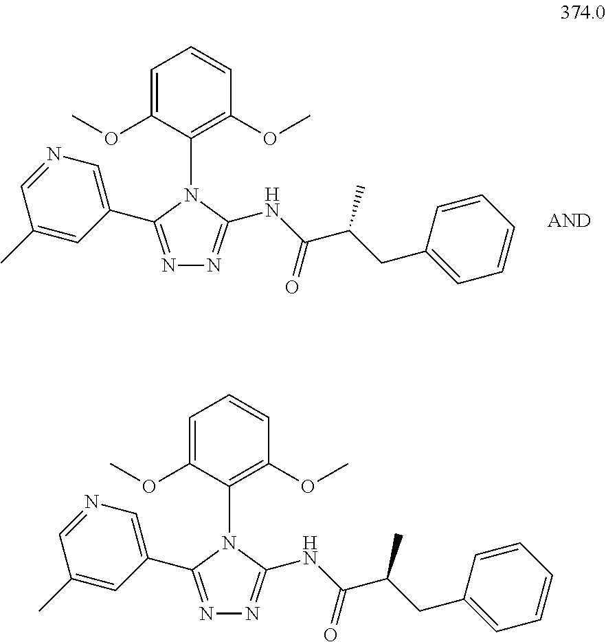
N1=C(C2=CN=CC(C)=C2)N(C2=C(OC)C=CC=C2OC)C(NC(C(CC2=CC=CC=C2)C)=O)=N1.N1=C(C2=CN=CC(C)=C2)N(C2=C(OC)C=CC=C2OC)C(NC(C(CC2=CC=CC=C2)C)=O)=N1
